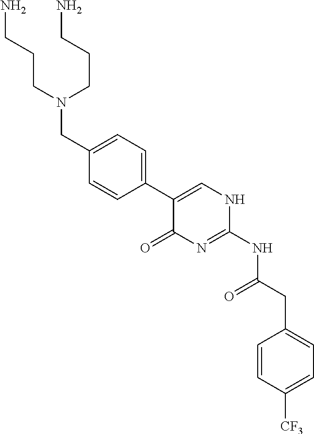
C1=CC(C2=CNC(NC(CC3=CC=C([CF3])C=C3)=O)=NC2=O)=CC=C1CN(CCCN)CCCN
